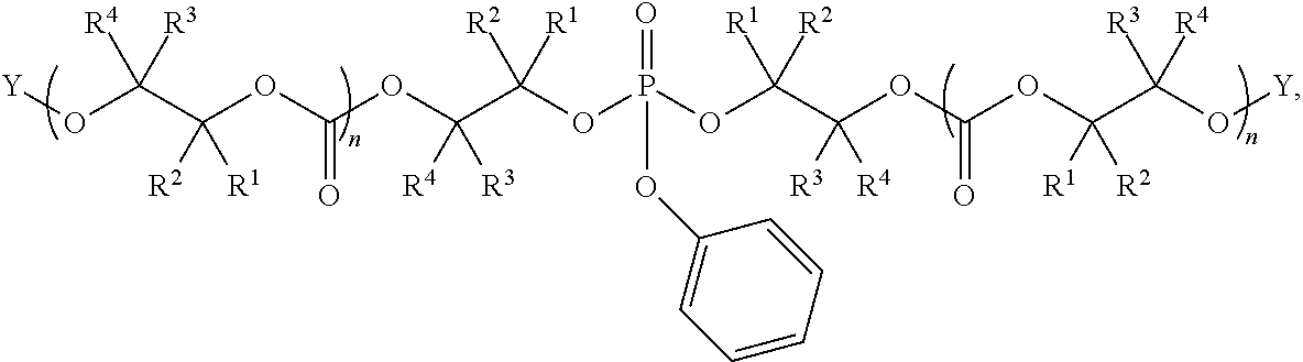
[Y]OC(C(OC(OC(C(OP(OC(C(OC(OC(C(O[Y])([R3])[R4])([R1])[R2])=O)([R3])[R4])([R1])[R2])(=O)OC1=CC=CC=C1)([R2])[R1])([R4])[R3])=O)([R2])[R1])([R4])[R3]
